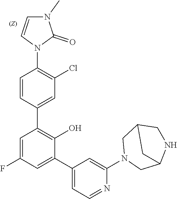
C1=CN(C2=C(Cl)C=C(C3=C(O)C(C4=CC=NC(N5CC6NCC(C5)C6)=C4)=CC(F)=C3)C=C2)C(=O)N1C
